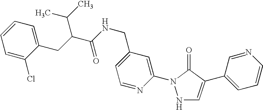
N1C=C(C2=CC=CN=C2)C(=O)N1C1=CC(CNC(C(CC2=CC=CC=C2Cl)C(C)C)=O)=CC=N1
